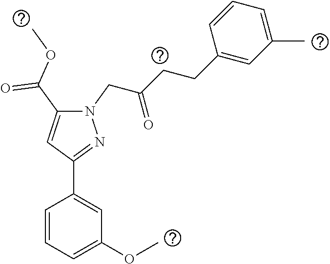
N1(CC(CCC2=CC(C)=CC=C2)=O)C(C(OC)=O)=CC(C2=CC(OC)=CC=C2)=N1
